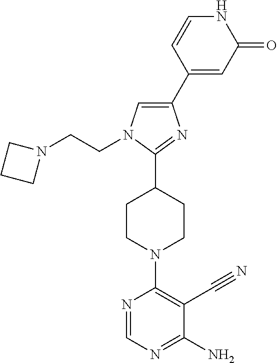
C1(C2=CC(=O)NC=C2)=CN(CCN2CCC2)C(C2CCN(C3=C(C#N)C(N)=NC=N3)CC2)=N1
